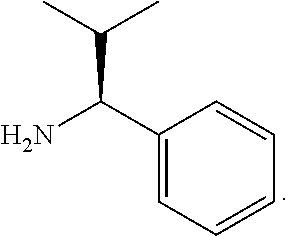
CC(C)C(N)C1=CC=CC=C1
